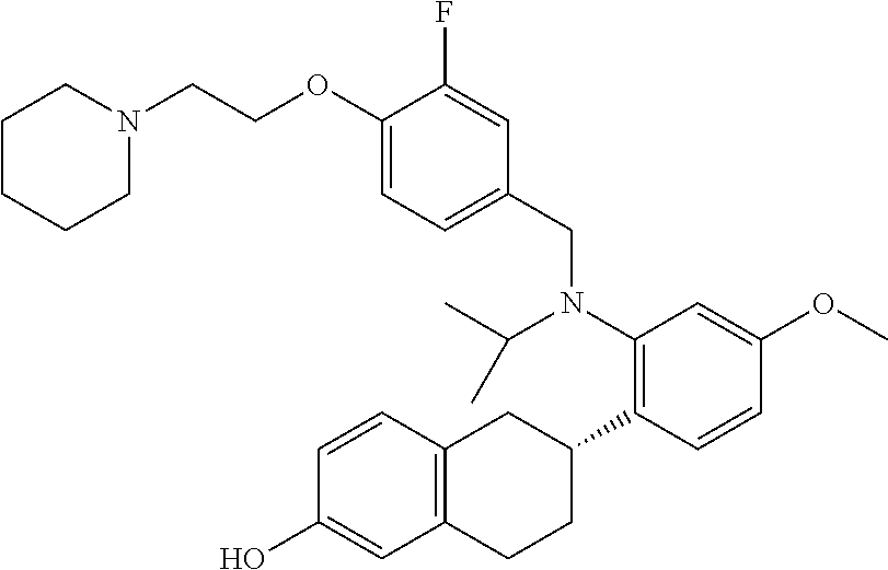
C1(O)=CC2=C(C=C1)CC(C1=C(N(C(C)C)CC3=CC=C(OCCN4CCCCC4)C(F)=C3)C=C(OC)C=C1)CC2
